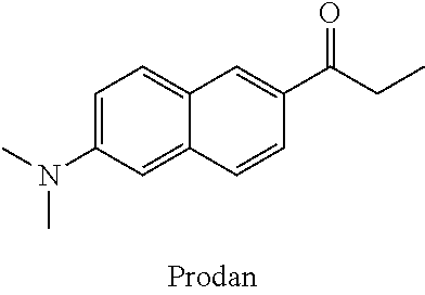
C1=C(N(C)C)C=C2C(=C1)C=C(C(CC)=O)C=C2
